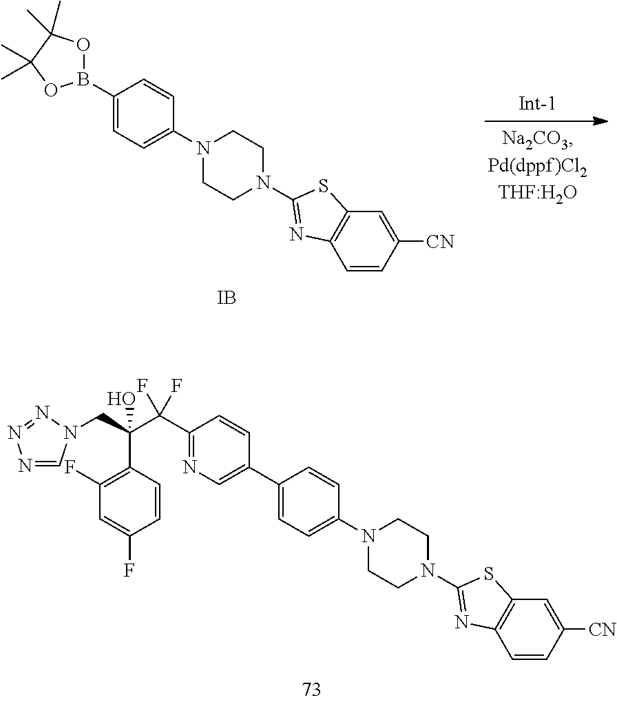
C1(C2=CN=C(C(C(CN3C=NN=N3)(C3=C(F)C=C(F)C=C3)O)(F)F)C=C2)=CC=C(N2CCN(C3=NC4=C(C=C([CN])C=C4)S3)CC2)C=C1.C1CN(C2=NC3=C(C=C([CN])C=C3)S2)CCN1C1=CC=C(B2OC(C)(C)C(C)(C)O2)C=C1.[IB]
